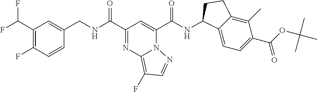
C(C1=NC2=C(F)C=NN2C(C(=O)NC2C3=CC=C(C(OC(C)(C)C)=O)C(C)=C3CC2)=C1)(=O)NCC1=CC(C(F)F)=C(F)C=C1
